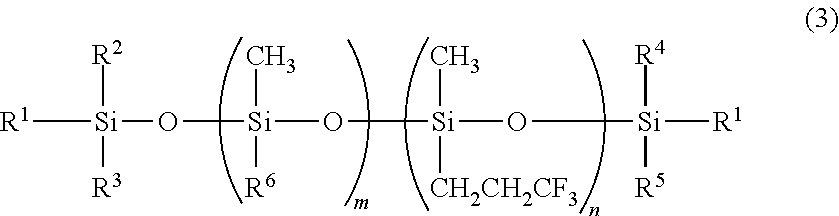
[R1][Si]([R2])([R3])O[Si](O[Si](O[Si]([R1])([R4])[R5])(C)[CH2CH2CF3])(C)[R6]
